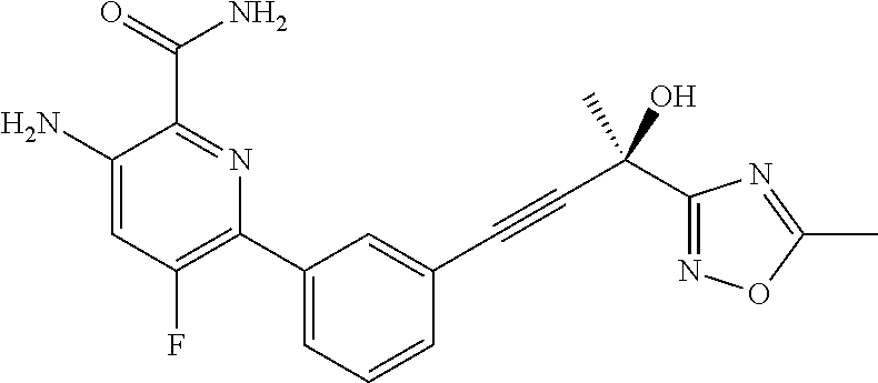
C1(N)=CC(F)=C(C2=CC=CC(C#CC(C)(O)C3=NOC(C)=N3)=C2)N=C1C(=O)N
